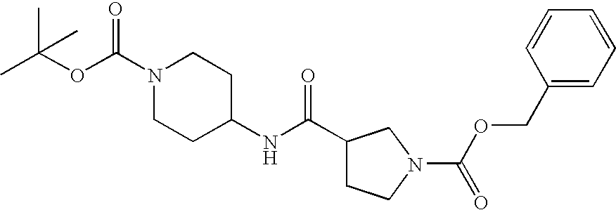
N1(C(OC(C)(C)C)=O)CCC(NC(C2CCN(C(OCC3=CC=CC=C3)=O)C2)=O)CC1
